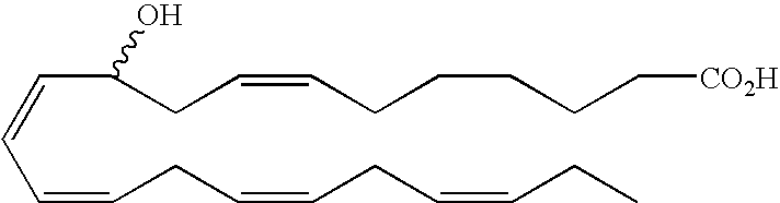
C(=CC=CCC=CCC=CCC)C(CC=CCCCCC[CO2H])O
